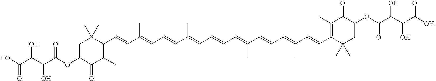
C(C(OC1C(=O)C(C)=C(C=CC(=CC=CC(=CC=CC=C(C=CC=C(C=CC2=C(C)C(=O)C(OC(C(C(C([OH])=O)O)O)=O)CC2(C)C)C)C)C)C)C(C)(C)C1)=O)(C(C(O)=O)O)O
